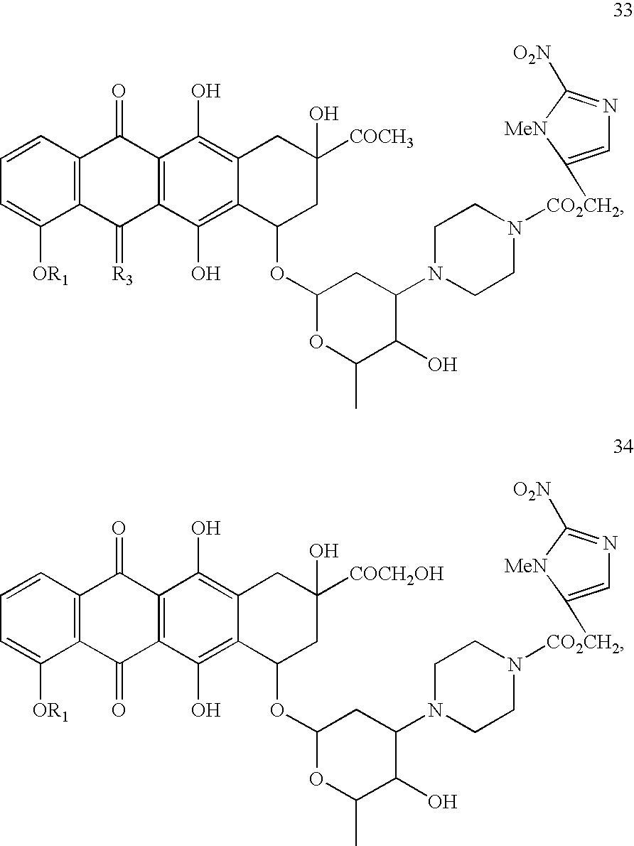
C1=CC2=C(C([OR1])=C1)C(=O)C1=C(C2=O)C(O)=C2C(=C1O)C(OC1OC(C)C(O)C(N3CCN([CO2CH2]C4=CN=C([O2N])[MeN]4)CC3)C1)CC([COCH2OH])(O)C2.C1=CC2=C(C([OR1])=C1)C(=[R3])C1=C(C2=O)C(O)=C2C(=C1O)C(OC1OC(C)C(O)C(N3CCN([CO2CH2]C4=CN=C([O2N])[MeN]4)CC3)C1)CC([COCH3])(O)C2
